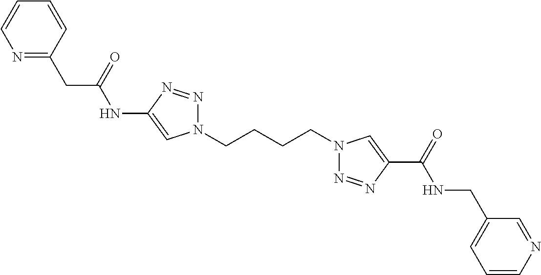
C1(NC(CC2=NC=CC=C2)=O)=CN(CCCCN2N=NC(C(=O)NCC3=CC=CN=C3)=C2)N=N1
